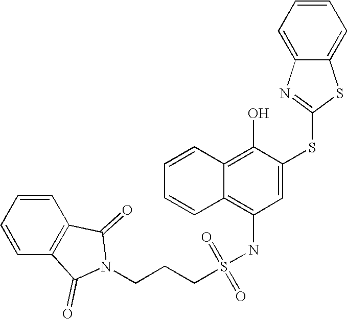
C1=CC=CC2=C(O)C(SC3=NC4=CC=CC=C4S3)=CC(NS(CCCN3C(=O)C4=C(C=CC=C4)C3=O)(=O)=O)=C12
